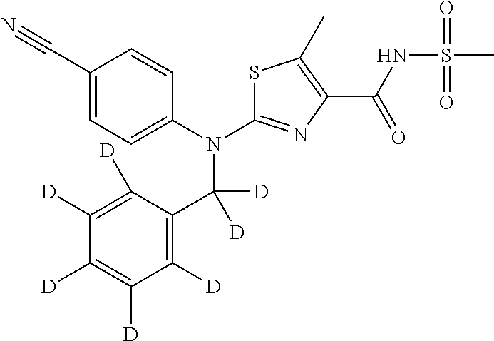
S1C(N(C2=CC=C(C#N)C=C2)C(C2=C([D])C([D])=C([D])C([D])=C2[D])([D])[D])=NC(C(NS(C)(=O)=O)=O)=C1C
